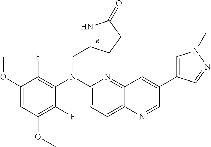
C1(F)=C(OC)C=C(OC)C(F)=C1N(C1=CC=C2C(=N1)C=C(C1=CN(C)N=C1)C=N2)CC1NC(=O)CC1.[R]
